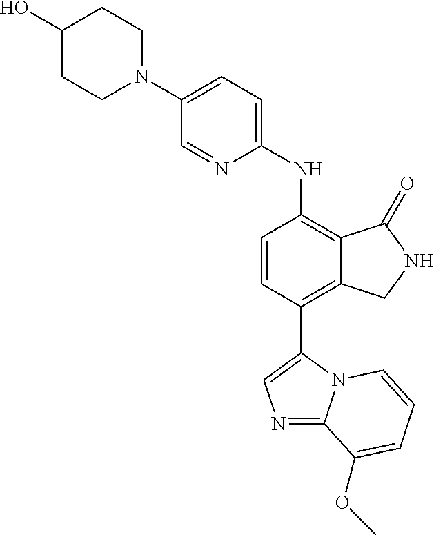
N1(C2=CC=C(NC3=C4C(=C(C5=CN=C6N5C=CC=C6OC)C=C3)CNC4=O)N=C2)CCC(O)CC1
